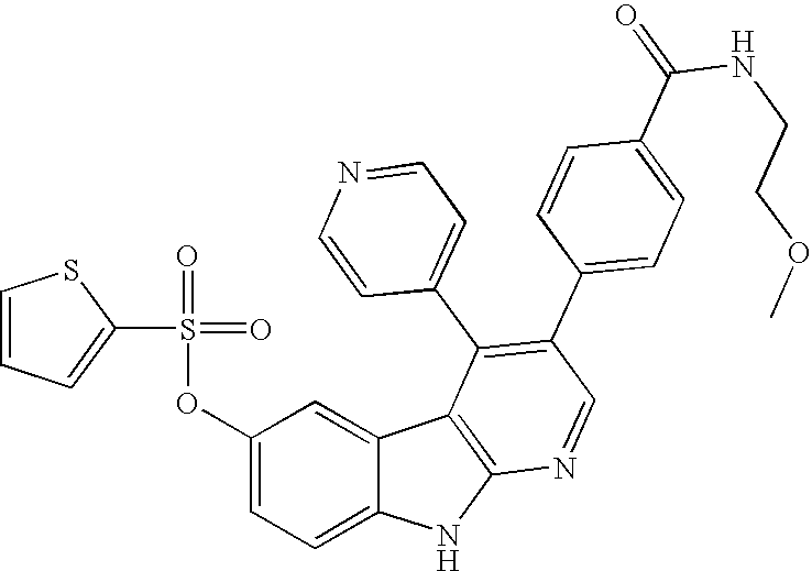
O(C1=CC=C2C(=C1)C1=C(N2)N=CC(C2=CC=C(C(NCCOC)=O)C=C2)=C1C1=CC=NC=C1)S(=O)(=O)C1=CC=CS1
